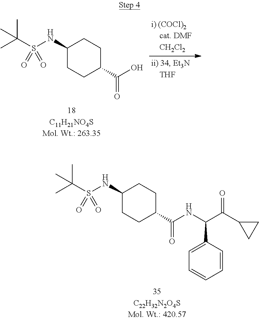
CC(S(NC1CCC(C(O)=O)CC1)(=O)=O)(C)C.CC(S(NC1CCC(C(NC(C(C2CC2)=O)C2=CC=CC=C2)=O)CC1)(=O)=O)(C)C
